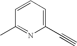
C1=CC=C(C#C)N=C1C
